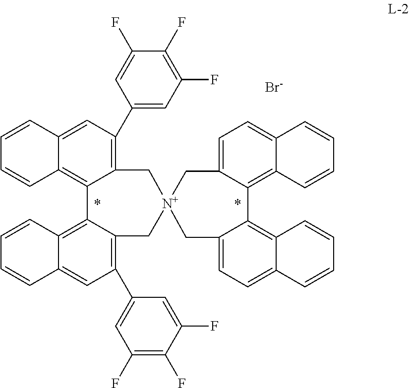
[Br-].C1(C2=CC(F)=C(F)C(F)=C2)=C2C(=C3C(=C1)C=CC=C3)C1=C3C(=CC(C4=CC(F)=C(F)C(F)=C4)=C1C[N+]1(C2)CC2=CC=C4C(=C2C2=C5C(=CC=C2C1)C=CC=C5)C=CC=C4)C=CC=C3
